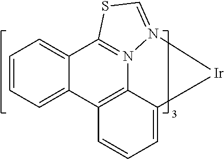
N12=C3C4=CC=CC=C4C4=C1C(=CC=C4)[Ir]N2=CS3
